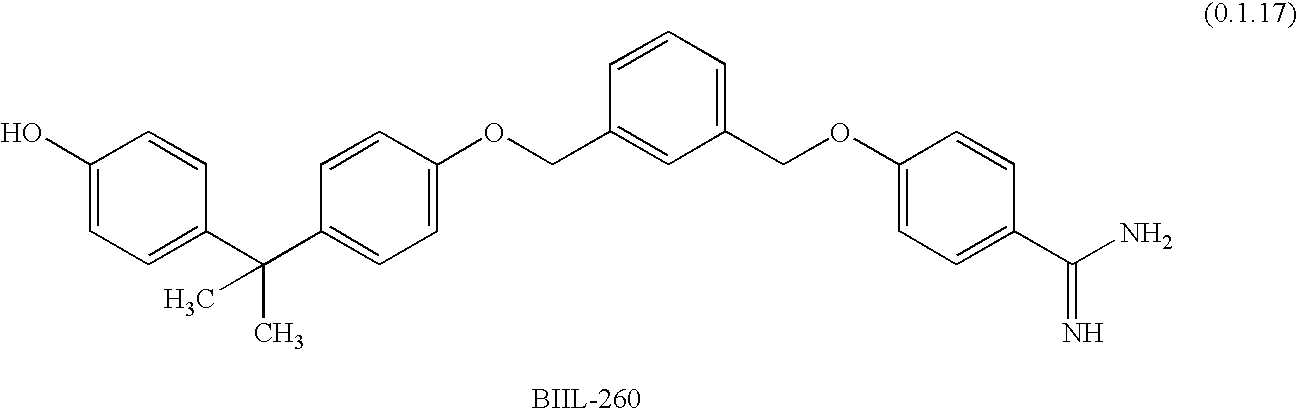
C1(O)=CC=C(C(C2=CC=C(OCC3=CC(COC4=CC=C(C(N)=N)C=C4)=CC=C3)C=C2)(C)C)C=C1
